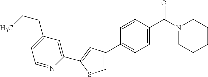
C1(C2=CC(C3=CC=C(C(N4CCCCC4)=O)C=C3)=CS2)=CC(CCC)=CC=N1
